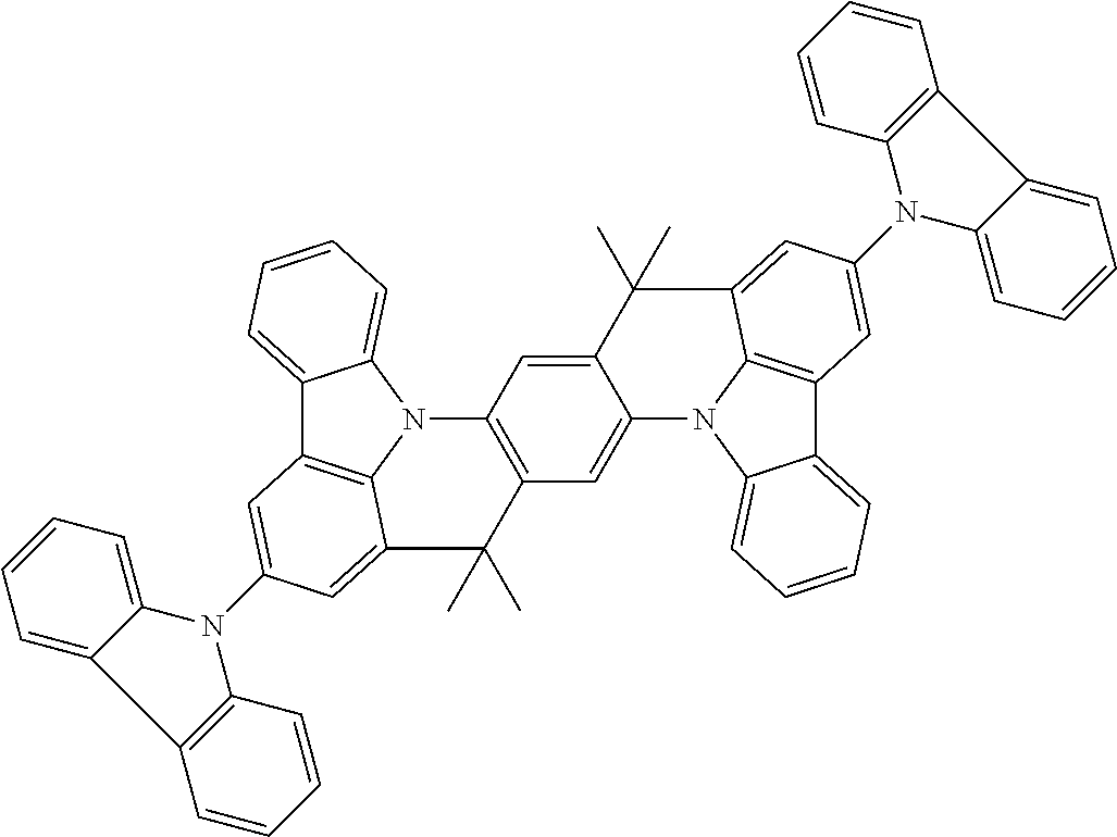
C12=CC=CC=C1N1C3=C2C=C(N2C4=CC=CC=C4C4=C2C=CC=C4)C=C3C(C)(C)C2=C1C=C1C(=C2)N2C3=CC=CC=C3C3=C2C(=CC(N2C4=CC=CC=C4C4=C2C=CC=C4)=C3)C1(C)C
